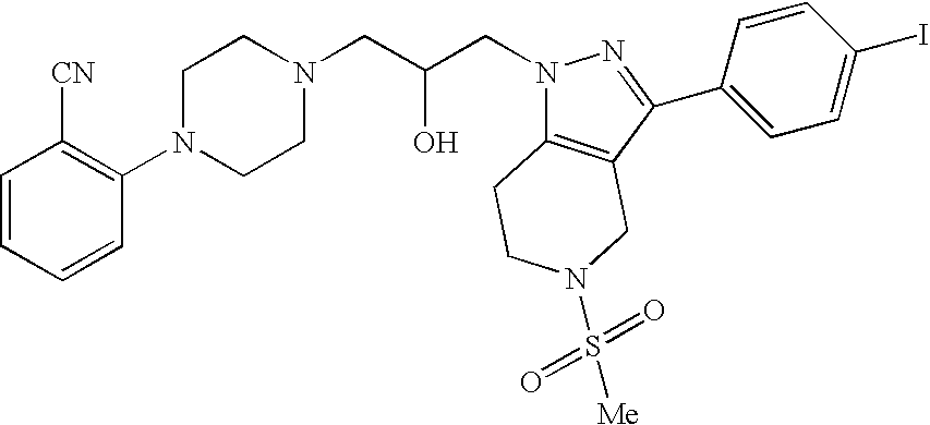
C1=CC=CC(N2CCN(CC(CN3C4=C(C(C5=CC=C(I)C=C5)=N3)CN(S([Me])(=O)=O)CC4)O)CC2)=C1[CN]
